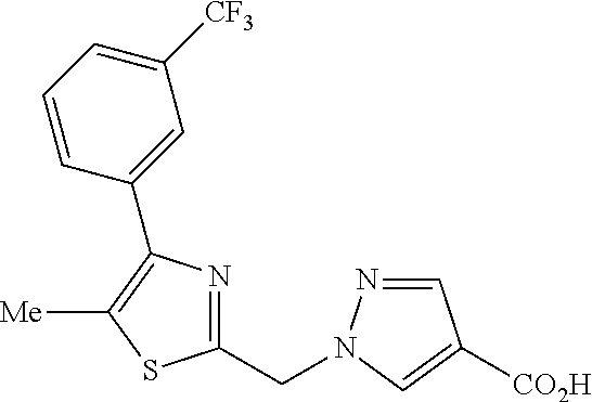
C1(CN2N=CC([CO2H])=C2)=NC(C2=CC([CF3])=CC=C2)=C([Me])S1
